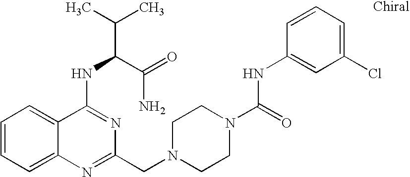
C1=CC=C2C(=C1)C(NC(C(=O)N)C(C)C)=NC(CN1CCN(C(=O)NC3=CC(Cl)=CC=C3)CC1)=N2
